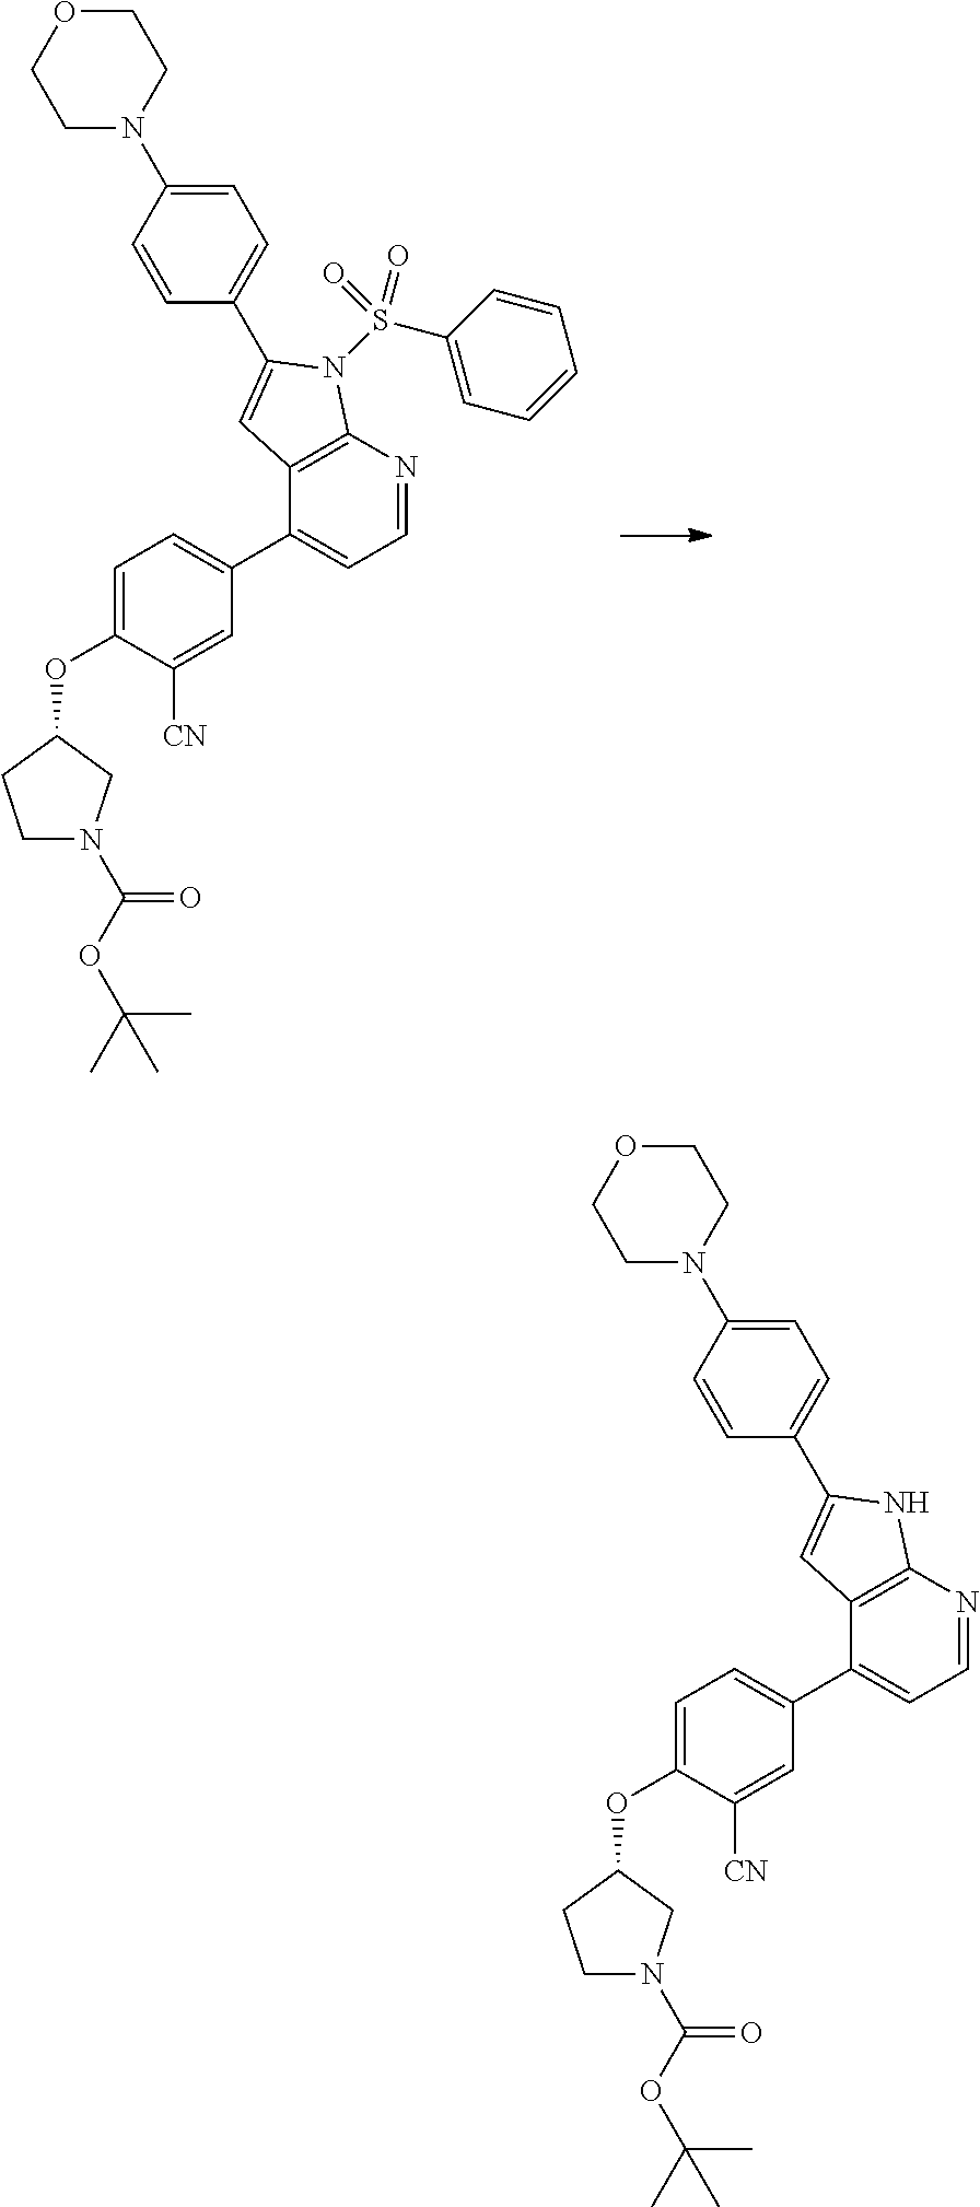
C1OCCN(C2=CC=C(C3=CC4=C(N=CC=C4C4=CC=C(OC5CCN(C(OC(C)(C)C)=O)C5)C([CN])=C4)N3S(C3=CC=CC=C3)(=O)=O)C=C2)C1.C1OCCN(C2=CC=C(C3=CC4=C(N=CC=C4C4=CC=C(OC5CCN(C(OC(C)(C)C)=O)C5)C([CN])=C4)N3)C=C2)C1
